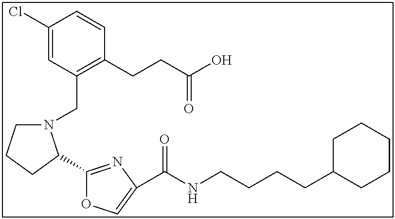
C1(Cl)=CC(CN2CCCC2C2=NC(C(NCCCCC3CCCCC3)=O)=CO2)=C(CCC(O)=O)C=C1
